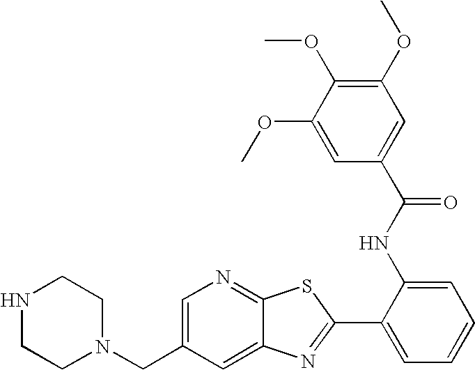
C12=CC(CN3CCNCC3)=CN=C1SC(C1=CC=CC=C1NC(C1=CC(OC)=C(OC)C(OC)=C1)=O)=N2
